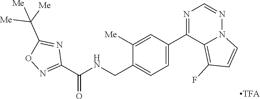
C1([Me])=CC(C2=NC=NN3C2=C(F)C=C3)=CC=C1CNC(C1=NOC(C([Me])([Me])[Me])=N1)=O
